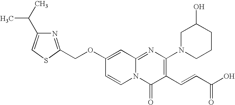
N1=C(COC2=CC3=NC(N4CCCC(O)C4)=C(C=CC(O)=O)C(=O)N3C=C2)SC=C1C(C)C
